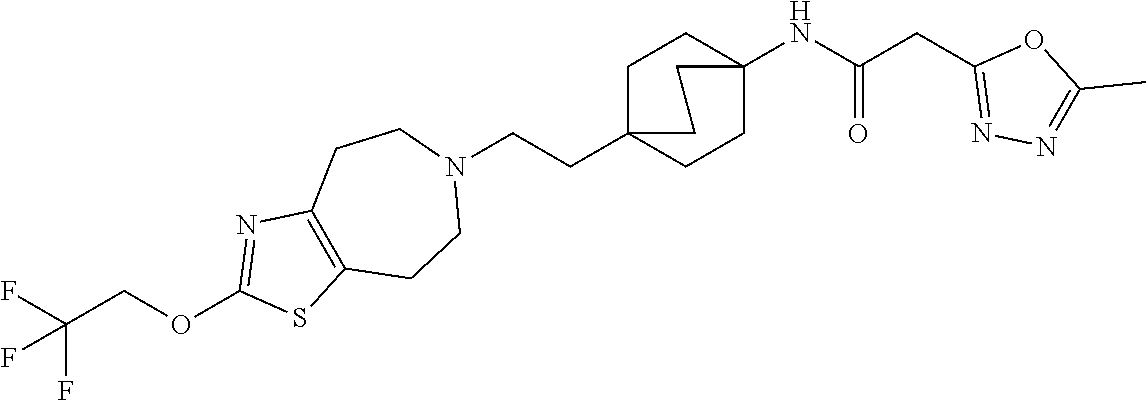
C1C2(CCN3CCC4=C(CC3)SC(OCC(F)(F)F)=N4)CCC(NC(CC3=NN=C(C)O3)=O)(C1)CC2
